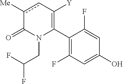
C1(C2=C([Y])cc([Me])C(=O)N2CC(F)F)=C(F)C=C(O)C=C1F
